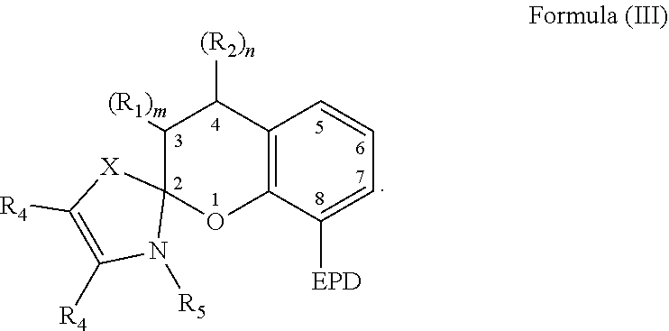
C1([(R1)m])C2(OC3=C(C1[(R2)n])C=CC=C3[EPD])[X]C([R4])=C([R4])N2[R5]
